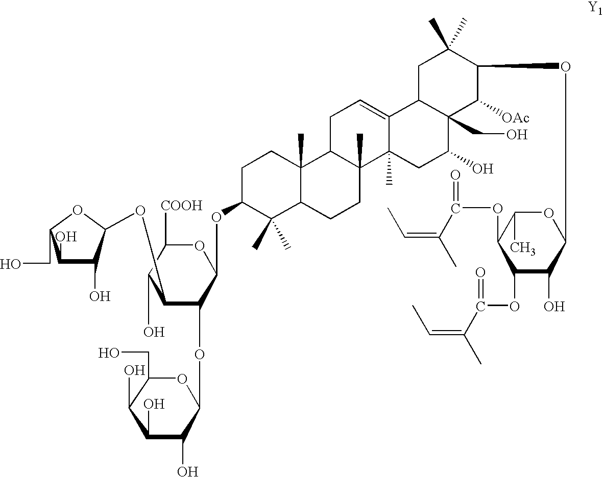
OC1C(OC2C(O)C(O)C(CO)O2)C(OC2OC(CO)C(O)C(O)C2O)C(OC2C(C)(C)C3C(C)(CC2)C2C(C)(CC3)C3(C)C(=CC2)C2C(CO)(C(O)C3)C([OAc])C(OC3OC(C)C(OC(C(=CC)C)=O)C(OC(=O)C(C)=CC)C3O)C(C)(C)C2)OC1[COOH]
